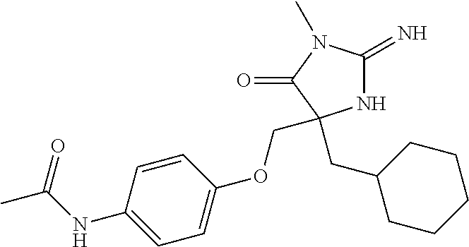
N1C(=N)N(C)C(=O)C1(CC1CCCCC1)COC1=CC=C(NC(C)=O)C=C1
